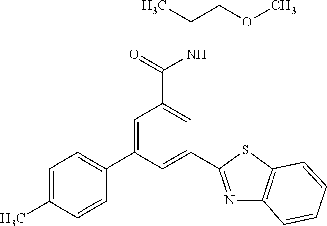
N1=C(C2=CC(C3=CC=C(C)C=C3)=CC(C(=O)NC(COC)C)=C2)SC2=C1C=CC=C2
